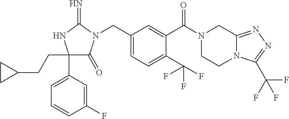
C1(CCC2CC2)(C2=CC=CC(F)=C2)C(=O)N(CC2=CC=C(C(F)(F)F)C(C(=O)N3CCN4C(=NN=C4C(F)(F)F)C3)=C2)C(=N)N1
